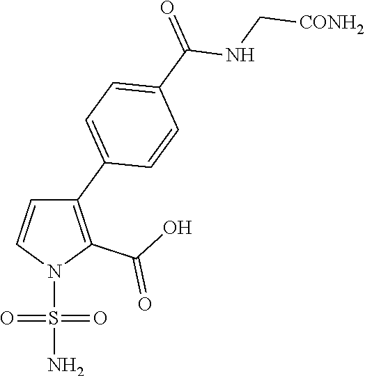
C1(C2=CC=C(C(=O)NC[CONH2])C=C2)=C(C(O)=O)N(S(=O)(=O)N)C=C1
